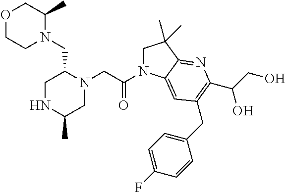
O1CCN(CC2CNC(C)CN2CC(N2CC(C)(C)C3=NC(C(CO)O)=C(CC4=CC=C(F)C=C4)C=C23)=O)C(C)C1
